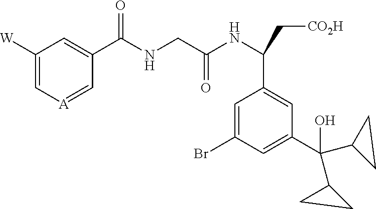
C1([W])=C[A]=CC(C(NCC(NC(C[CO2H])C2=CC(C(O)(C3CC3)C3CC3)=CC(Br)=C2)=O)=O)=C1
